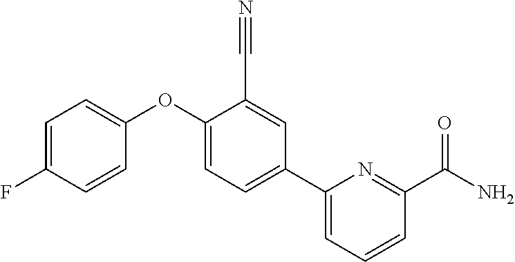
C1=C(F)C=CC(OC2=CC=C(C3=CC=CC(C(N)=O)=N3)C=C2C#N)=C1
